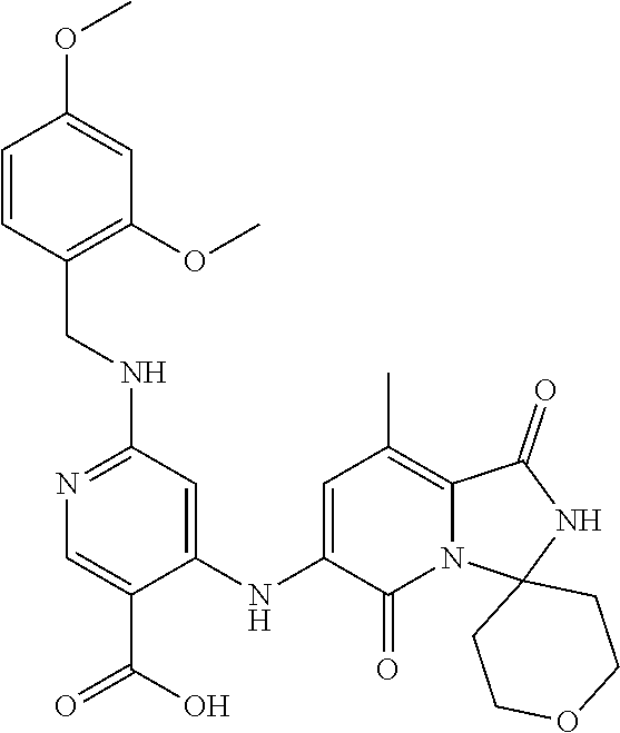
C1=CC(CNC2=NC=C(C(O)=O)C(NC3=CC(C)=C4N(C3=O)C3(NC4=O)CCOCC3)=C2)=C(OC)C=C1OC
